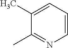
C1=CC=C(C)C(C)=N1
